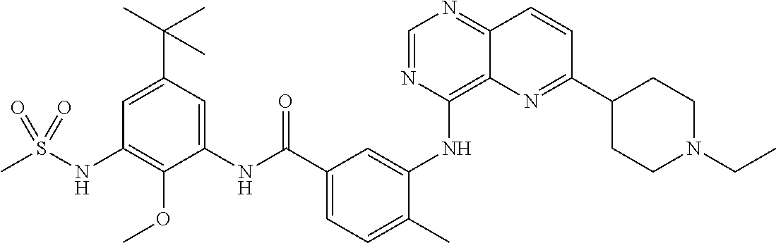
C1=NC(NC2=CC(C(NC3=CC(C(C)(C)C)=CC(NS(C)(=O)=O)=C3OC)=O)=CC=C2C)=C2C(=N1)C=CC(C1CCN(CC)CC1)=N2
